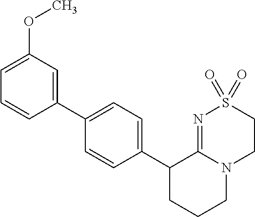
C1(C2CCCN3C2=NS(=O)(=O)CC3)=CC=C(C2=CC(OC)=CC=C2)C=C1
